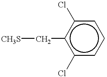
[CH3S]Cc1c(Cl)cccc1Cl
